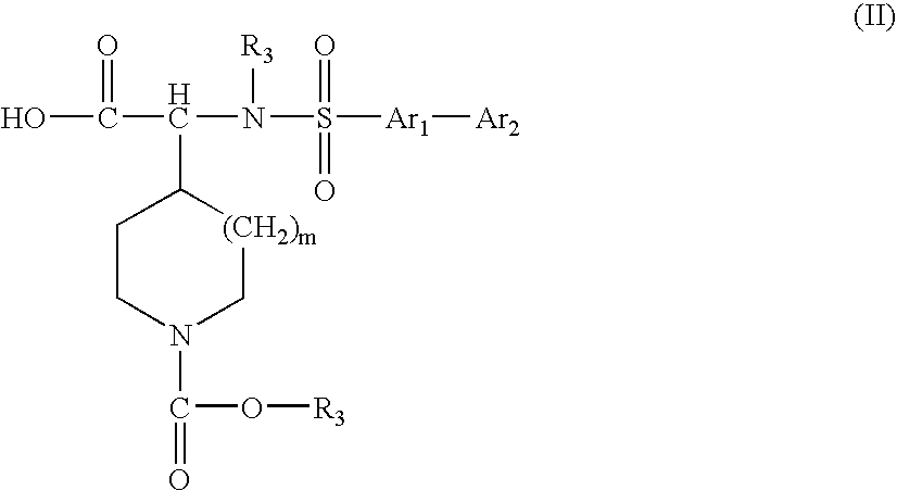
C1CN(C(=O)O[R3])C[(CH2)m]C1C(N(S(=O)(=O)[Ar1][Ar2])[R3])C(O)=O
